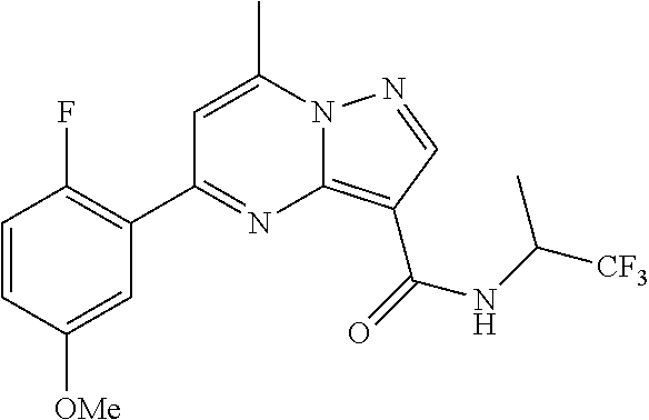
C1=C(C)N2C(=C(C(=O)NC([CF3])C)C=N2)N=C1C1=C(F)C=CC([OMe])=C1
